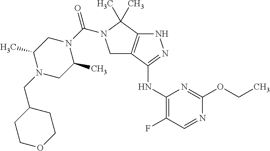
C1(NC2=NNC3=C2CN(C(N2CC(C)N(CC4CCOCC4)CC2C)=O)C3(C)C)=C(F)C=NC(OCC)=N1
